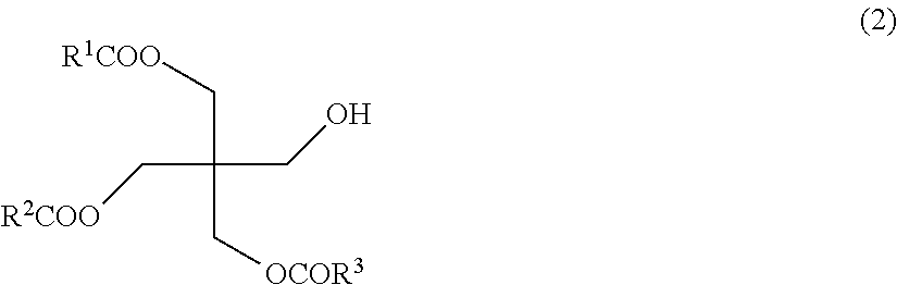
C(CO)(C[OCOR3])(C[R2COO])C[R1COO]
